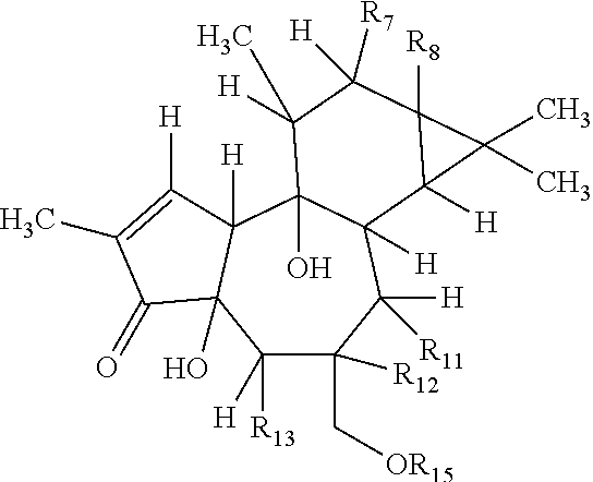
C1([H])([R13])C(C[OR15])([R12])C([H])([R11])C2([H])C(O)(C3([H])C1(O)C(=O)C(C)=C3[H])C([H])(C)C([R7])([H])C1([R8])C2([H])C1(C)C
